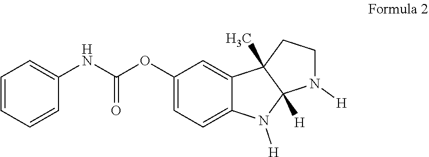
C1=CC=CC(NC(OC2=CC=C3C(=C2)C2(C)C([H])(N3[H])N([H])CC2)=O)=C1
